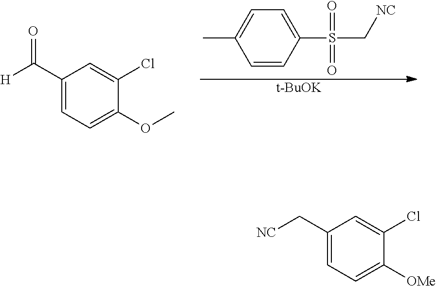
C1=C(C)C=CC(S(C[NC])(=O)=O)=C1.[t-BuOK].C1(C([H])=O)=CC=C(OC)C(Cl)=C1.C1(C[NC])=CC=C([OMe])C(Cl)=C1
